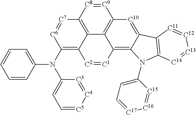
[C9]1=[C8]C2=C3C4=C1[C10]=C1C(=C4[C1]=[C2]C3=C(N(C3=CC=CC=C3)C3=CC=[C5][C4]=[C3]3)[C6]=[C7]2)N(C2=CC=[C17][C16]=[C15]2)C2=C1[C11]=[C12][C13]=[C14]2
